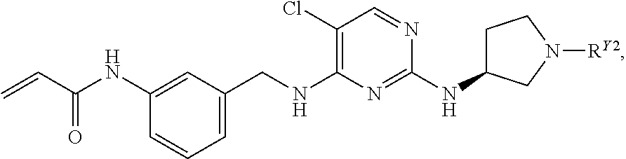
C1=C(CNC2=C(Cl)C=NC(NC3CCN([RY2])C3)=N2)C=C(NC(=O)C=C)C=C1
